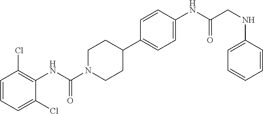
C1=CC=C(Cl)C(NC(N2CCC(C3=CC=C(NC(CNC4=CC=CC=C4)=O)C=C3)CC2)=O)=C1Cl
